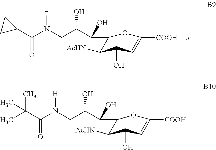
C(N(CC(C(C1C([AcHN])C(O)C=C([COOH])O1)O)O)[H])(=O)C1CC1.C(N(CC(C(C1C([AcHN])C(O)C=C([COOH])O1)O)O)[H])(=O)C(C)(C)C
